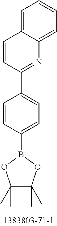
C1=CC(C2=CC=C(B3OC(C)(C)C(C)(C)O3)C=C2)=NC2=CC=CC=C12
